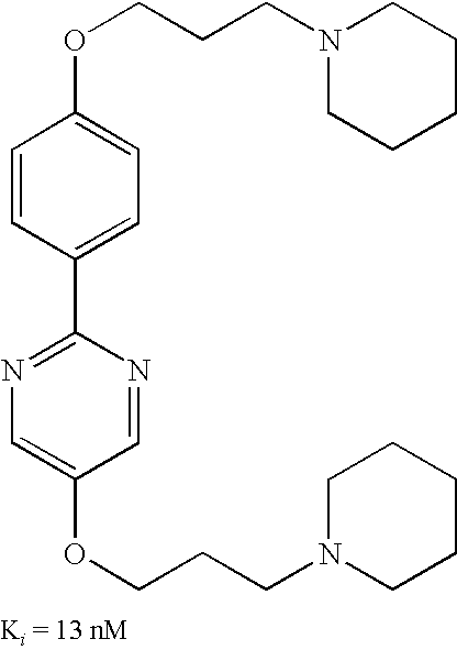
N1(CCCOC2=CC=C(C3=NC=C(OCCCN4CCCCC4)C=N3)C=C2)CCCCC1
